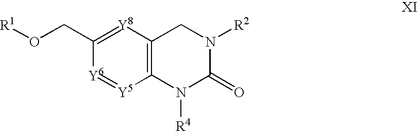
C12=C([Y8]=C(CO[R1])[Y6]=[Y5]1)CN([R2])C(=O)N2[R4]
